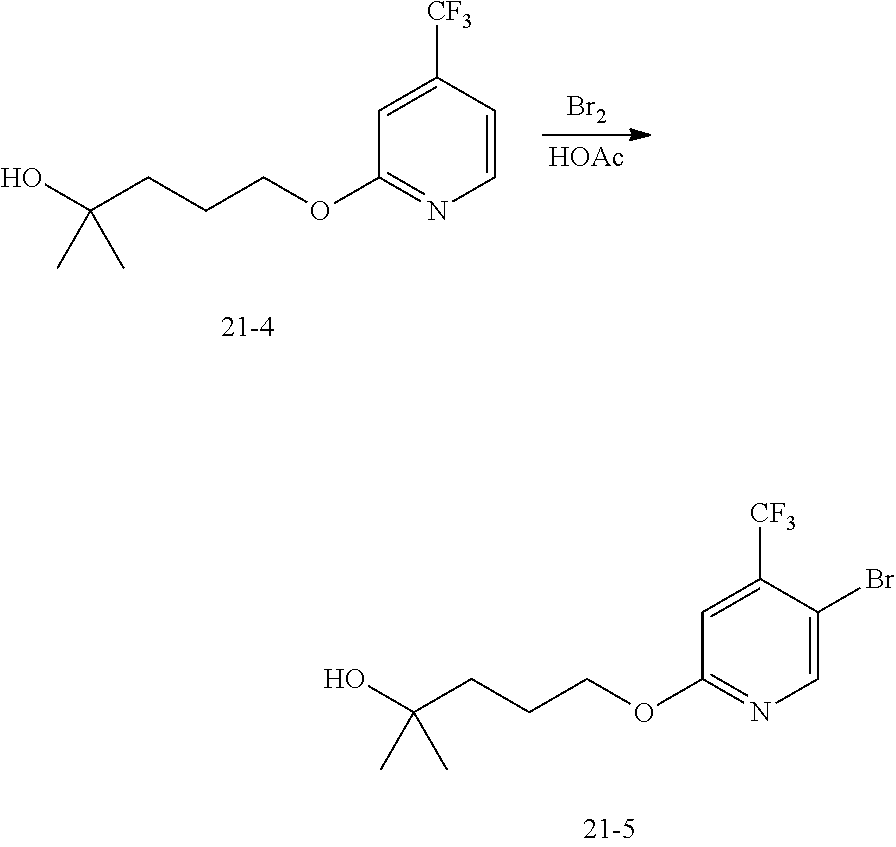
OC(CCCOC1=NC=CC([CF3])=C1)(C)C.[Br2].[HOAc].OC(CCCOC1=NC=C(Br)C([CF3])=C1)(C)C
